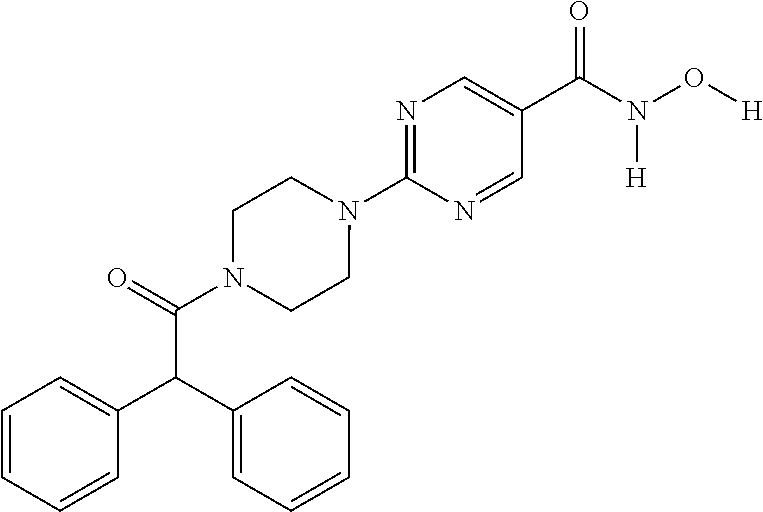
C1(C(N(O[H])[H])=O)=CN=C(N2CCN(C(C(C3=CC=CC=C3)C3=CC=CC=C3)=O)CC2)N=C1
